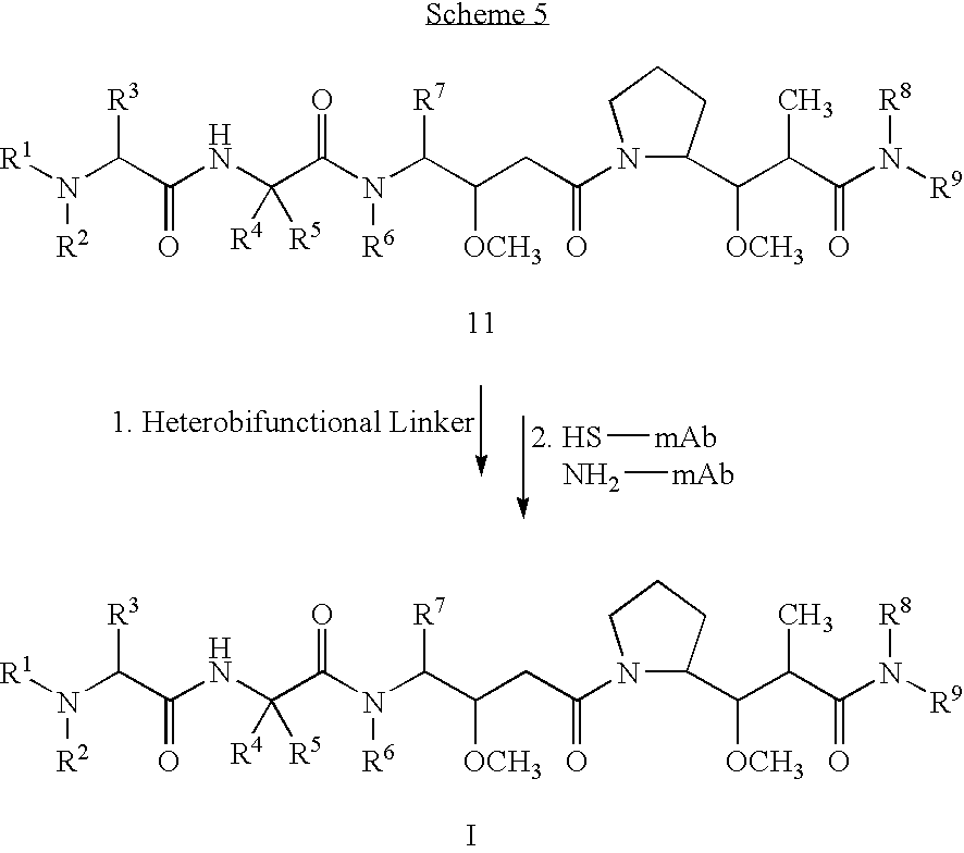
S[mAb].N[mAb].[R1]N(C(C(NC(C(N(C(C(CC(N1C(C(C(C(N([R9])[R8])=O)C)[OCH3])CCC1)=O)[OCH3])[R7])[R6])=O)([R4])[R5])=O)[R3])[R2].[R1]N(C(C(NC(C(N(C(C(CC(N1C(C(C(C(N([R9])[R8])=O)C)[OCH3])CCC1)=O)[OCH3])[R7])[R6])=O)([R4])[R5])=O)[R3])[R2].I
